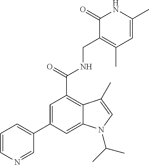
C1=CN=CC(C2=CC(C(NCC3=C(C)C=C(C)NC3=O)=O)=C3C(=C2)N(C(C)C)C=C3C)=C1
